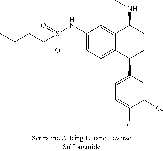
C12=CC(NS(=O)(=O)CCCC)=CC=C1C(C1=CC=C(Cl)C(Cl)=C1)CCC2NC
